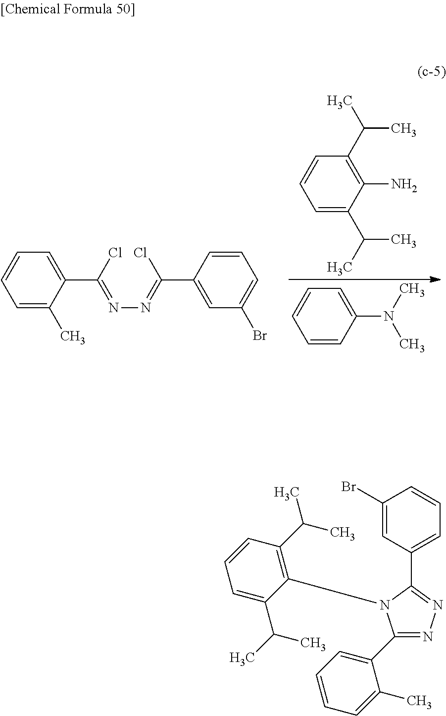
C1=C(C(C)C)C(N)=C(C(C)C)C=C1.C1=CC(N(C)C)=CC=C1.C1=C(C)C(C(Cl)=NN=C(C2=CC(Br)=CC=C2)Cl)=CC=C1.C1(C2=CC=CC=C2C)=NN=C(C2=CC=CC(Br)=C2)N1C1=C(C(C)C)C=CC=C1C(C)C
